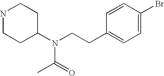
C1=CC(Br)=CC=C1CCN(C1CCNCC1)C(C)=O
